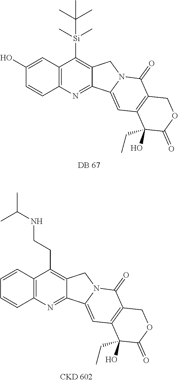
C1(O)=CC2=C(C=C1)N=C1C(=C2[Si](C)(C)C(C)(C)C)CN2C1=CC1=C(C2=O)COC(=O)C1(O)CC.C1=CC2=C(C=C1)N=C1C(=C2CCNC(C)C)CN2C1=CC1=C(C2=O)COC(=O)C1(O)CC
